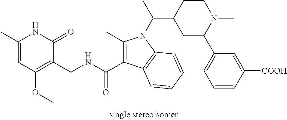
C1(C)=CC(OC)=C(CNC(C2=C(C)N(C(C)C3CCN(C)C(C4=CC=CC([COOH])=C4)C3)C3=C2C=CC=C3)=O)C(=O)N1
